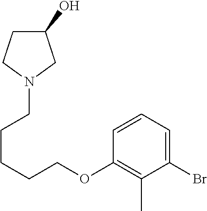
C(OC1=C(C)C(Br)=CC=C1)CCCCN1CC(O)CC1
